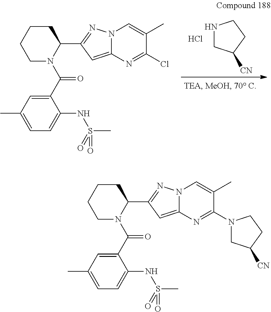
C1(C(N2C(C3=NN4C(=C3)N=C(Cl)C(C)=C4)CCCC2)=O)=CC(C)=CC=C1NS(C)(=O)=O.N1CC([CN])CC1.Cl.C1(C(N2C(C3=NN4C(=C3)N=C(N3CC([CN])CC3)C(C)=C4)CCCC2)=O)=CC(C)=CC=C1NS(C)(=O)=O
